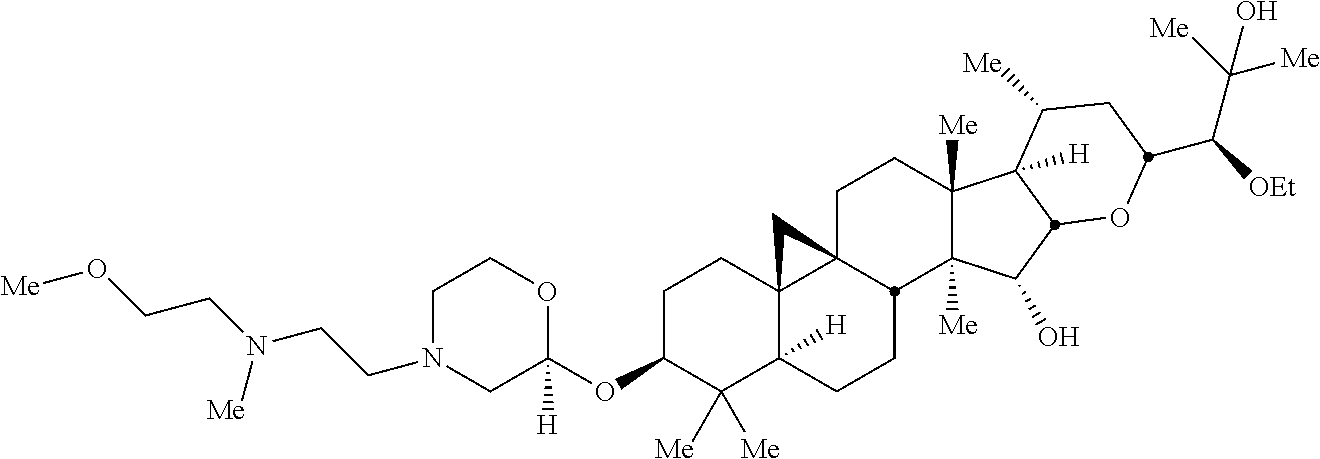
C1N(CCN(CCO[Me])[Me])CC(OC2C([Me])([Me])C3([H])C4(CC2)C2(CCC5([Me])C([Me])(C(O)C6C5([H])C([Me])CC(C([OEt])C([Me])([Me])O)O6)C2CC3)C4)([H])OC1
